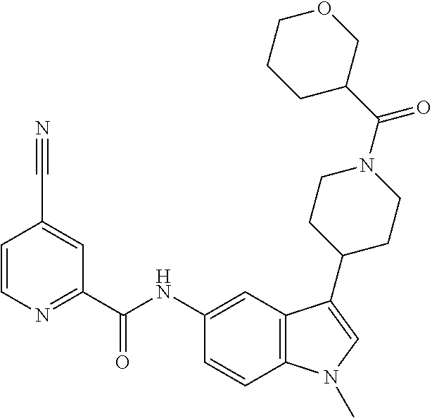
C1=CN=C(C(NC2=CC3=C(C=C2)N(C)C=C3C2CCN(C(C3COCCC3)=O)CC2)=O)C=C1C#N
